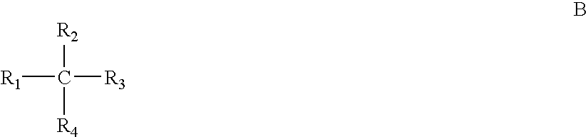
[R2]C([R1])([R3])[R4]
